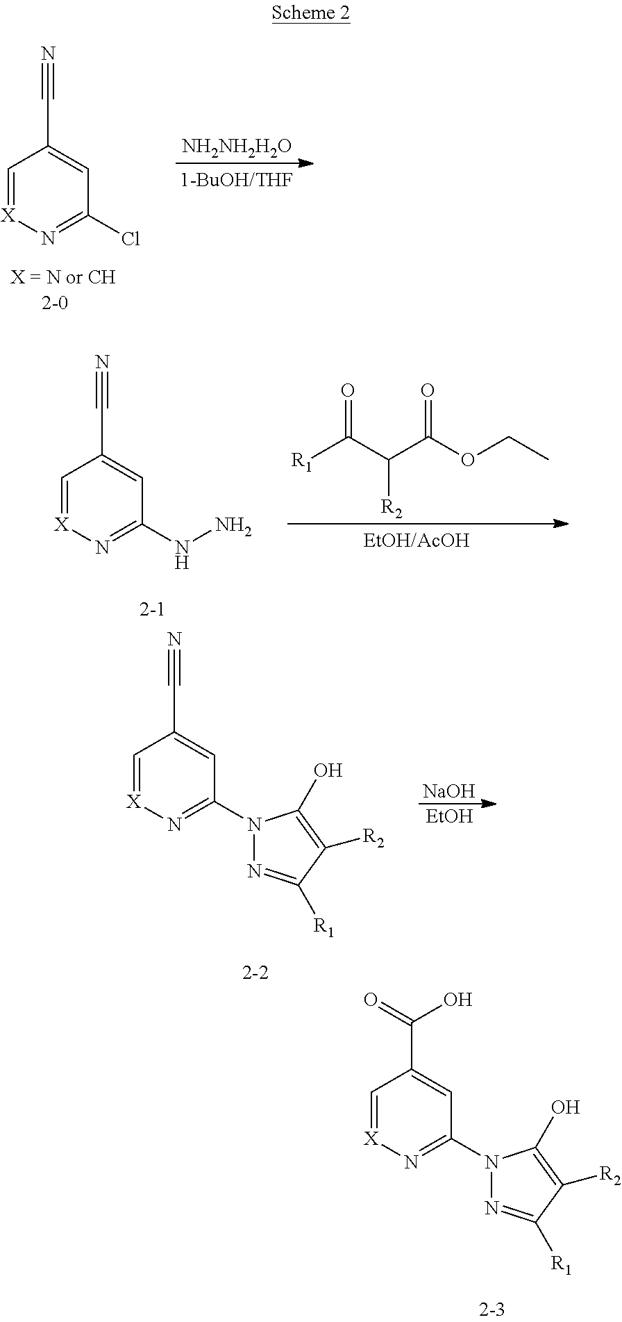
C1=[X]N=C(NN)C=C1C#N.[R1]C(C(C(OCC)=O)[R2])=O.C1=[X]N=C(N2N=C([R1])C([R2])=C2O)C=C1C(=O)O.C1=[X]N=C(N2N=C([R1])C([R2])=C2O)C=C1C#N.[NaOH].[EtOH].C1=[X]N=C(Cl)C=C1C#N.[NH2NH2H2O]
